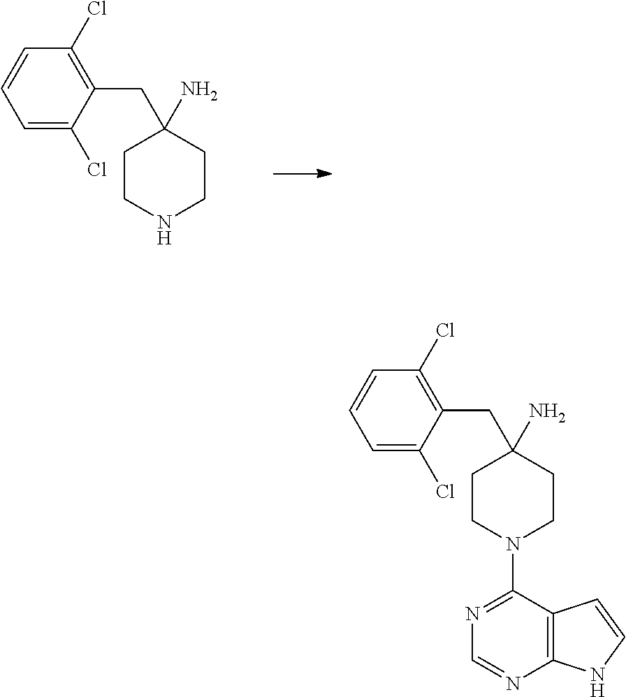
C1=C(Cl)C(CC2(N)CCN(C3=NC=NC4=C3C=CN4)CC2)=C(Cl)C=C1.C1=C(Cl)C(CC2(N)CCNCC2)=C(Cl)C=C1
